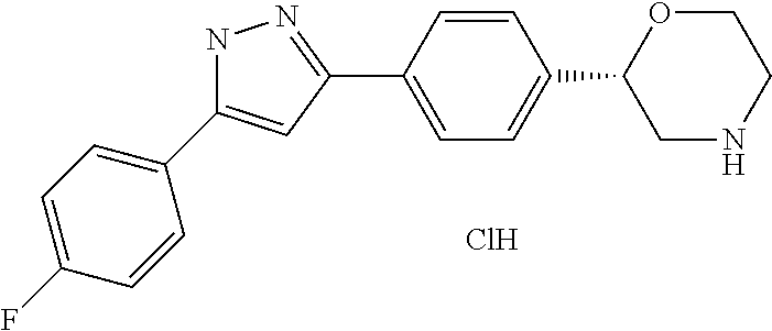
C1(C2=CC(C3=CC=C(C4CNCCO4)C=C3)=NN2)=CC=C(F)C=C1.Cl
